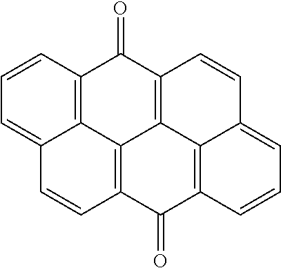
C12=C3C=CC=C1C=CC1=C2C2=C(C3=O)C=CC3=CC=CC(=C23)C1=O
